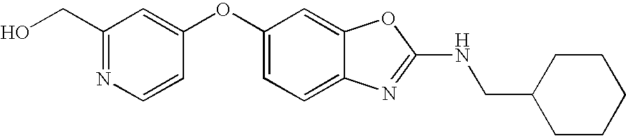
C1(CO)=NC=CC(OC2=CC=C3C(=C2)OC(NCC2CCCCC2)=N3)=C1
